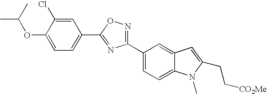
C1(C2=NC(C3=CC=C4C(=C3)C=C(CC[CO2Me])N4C)=NO2)=CC=C(OC(C)C)C(Cl)=C1
